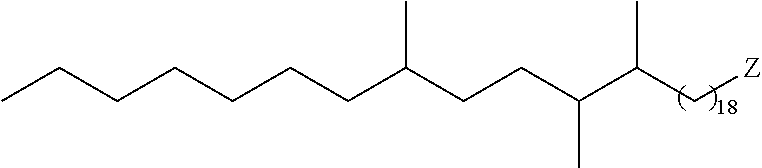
C(CCC(CCC(C(C[Z])C)C)C)CCCC
